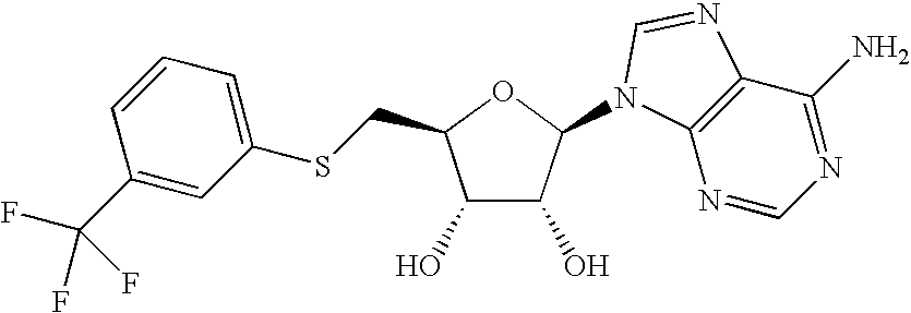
C12=C(N=CN=C1N)N(C1C(O)C(O)C(CSC3=CC=CC(C(F)(F)F)=C3)O1)C=N2
